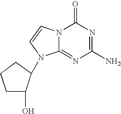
C1(N)=NC(=O)N2C(=N1)N(C1C(O)CCC1)C=C2
